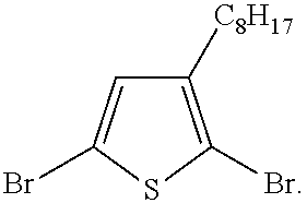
C1([C8H17])=C(Br)SC(Br)=C1
